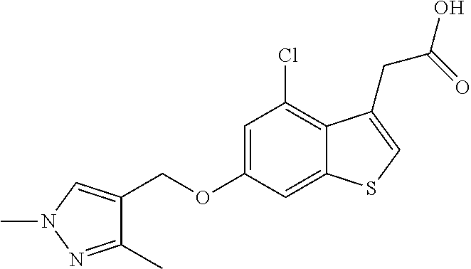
C(OC1=CC(Cl)=C2C(=C1)SC=C2CC(O)=O)C1=CN(C)N=C1C
